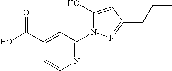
C1=C(C(O)=O)C=CN=C1N1C(O)=CC(CCC)=N1
